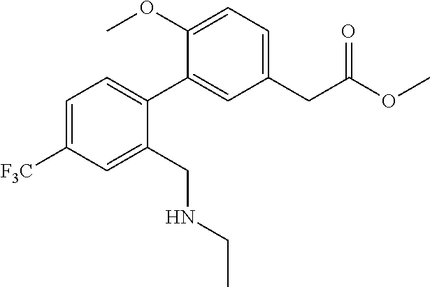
C1=C([F3C])C=C(CNCC)C(C2=CC(CC(OC)=O)=CC=C2OC)=C1
